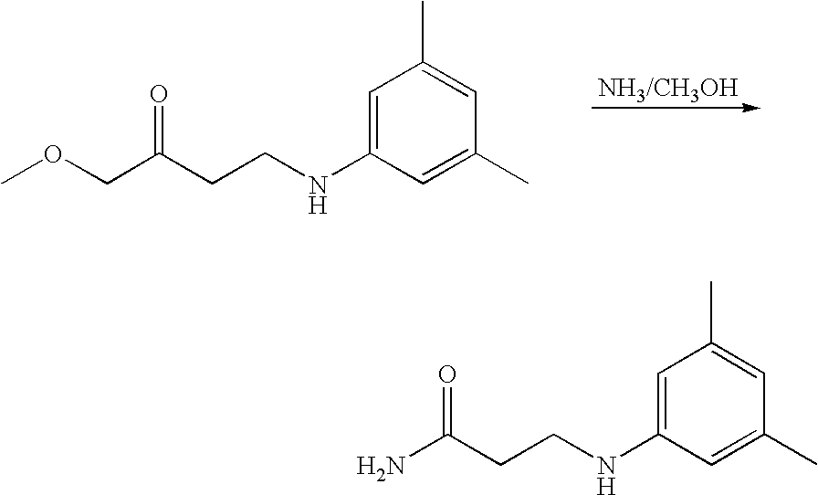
C1=C(NCCC(COC)=O)C=C(C)C=C1C.C1=C(NCCC(N)=O)C=C(C)C=C1C
